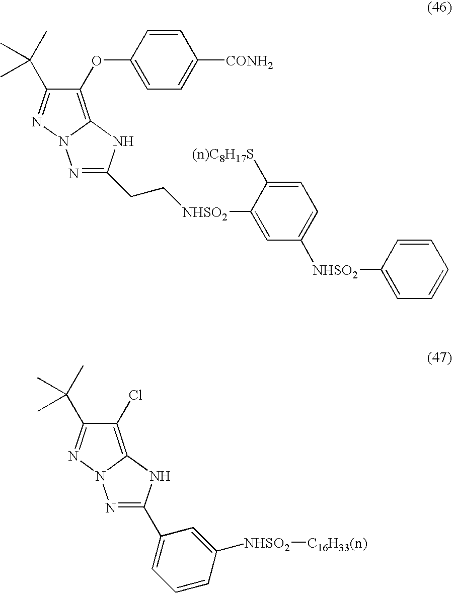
C1(OC2=CC=C([CONH2])C=C2)=C2N(N=C1C(C)(C)C)N=C(CC[NHSO2]C1=CC([NHSO2]C3=CC=CC=C3)=CC=C1[(n)C8H17S])N2.C1(Cl)=C2N(N=C1C(C)(C)C)N=C(C1=CC=CC([NHSO2][C16H33(n)])=C1)N2
